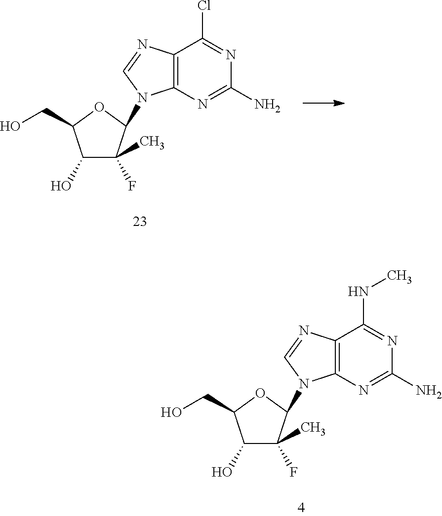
C1(O)C(C)(F)C(N2C3=C(C(Cl)=NC(N)=N3)N=C2)OC1CO.C1(O)C(C)(F)C(N2C3=C(C(NC)=NC(N)=N3)N=C2)OC1CO
